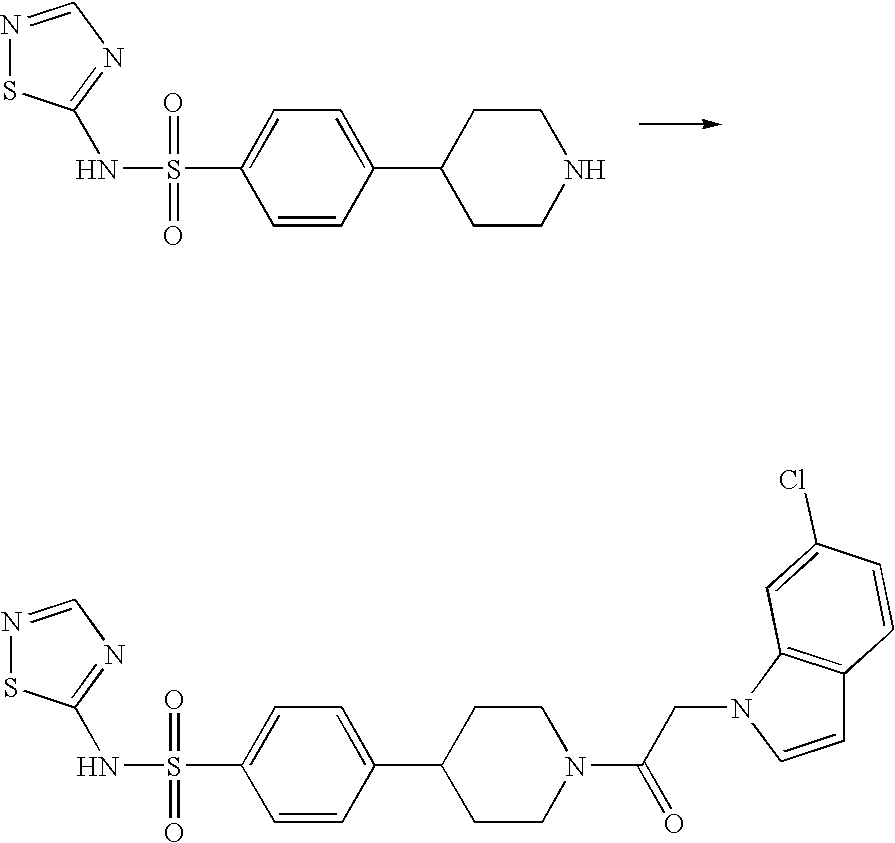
C1CNCCC1C1=CC=C(S(=O)(=O)NC2=NC=NS2)C=C1.C1CN(C(=O)CN2C=CC3=C2C=C(Cl)C=C3)CCC1C1=CC=C(S(=O)(=O)NC2=NC=NS2)C=C1
